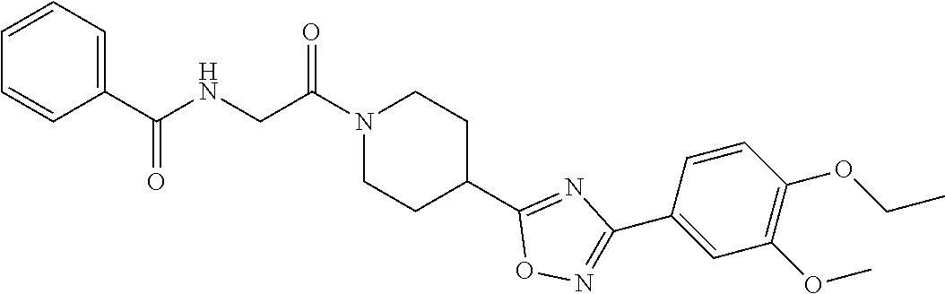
C1=CC=C(C(NCC(N2CCC(C3=NC(C4=CC(OC)=C(OCC)C=C4)=NO3)CC2)=O)=O)C=C1
